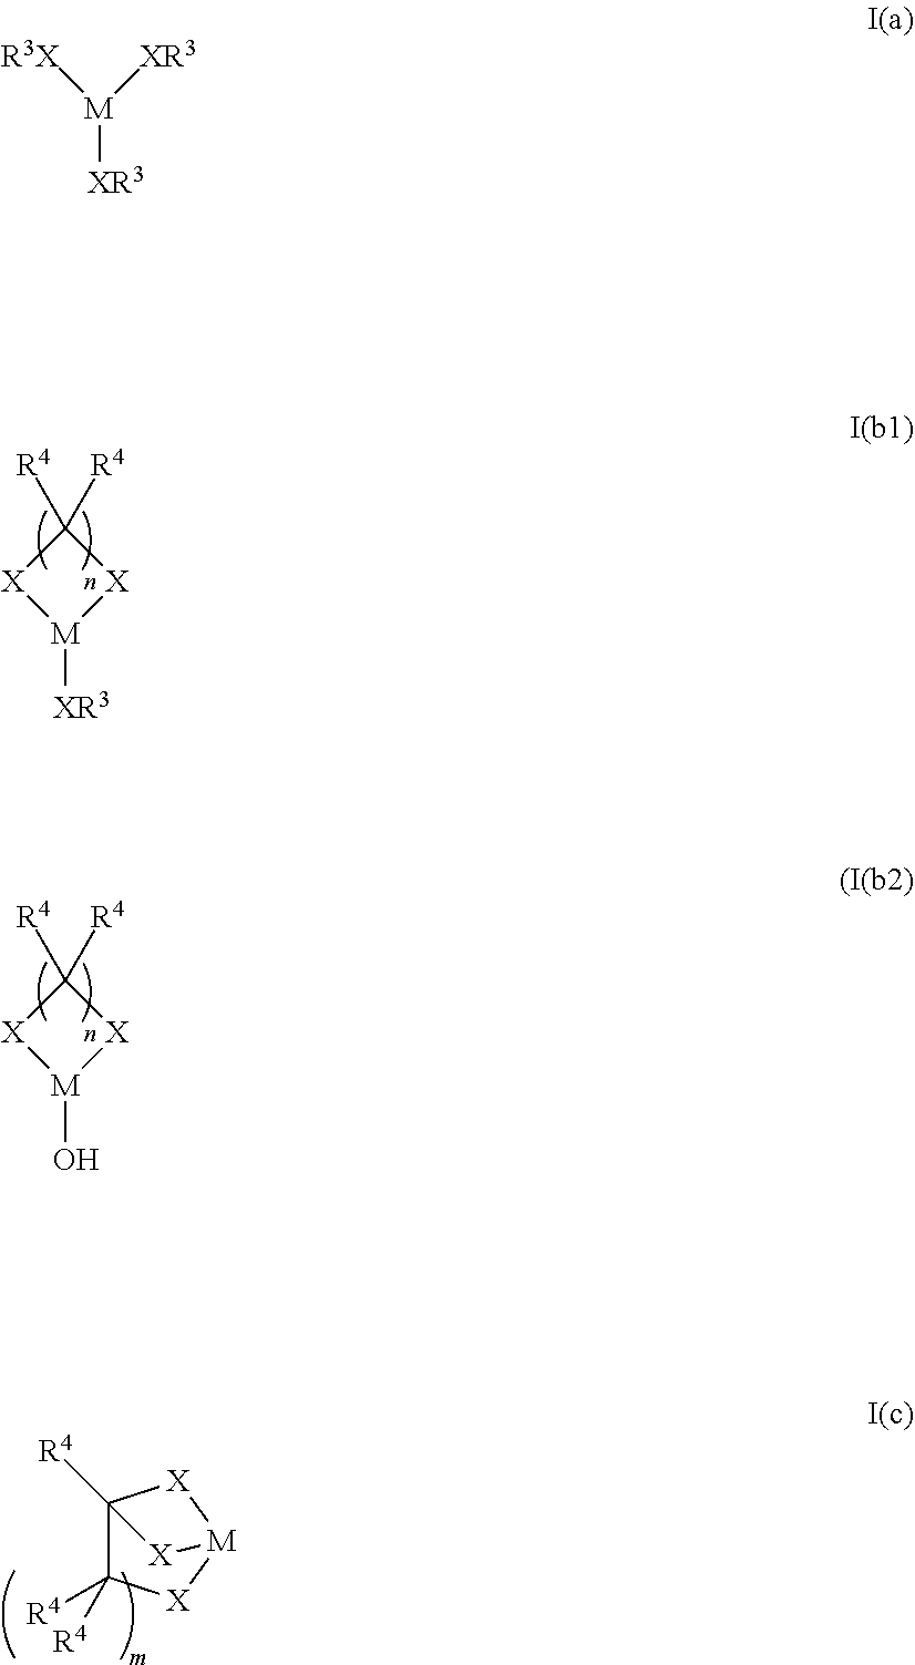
[M]1([XR3])[X]C([R4])([R4])[X]1.[M]1(O)[X]C([R4])([R4])[X]1.C12([R4])C([R4])([R4])[X][M]([X]1)[X]2.[M]([XR3])([R3X])[XR3]
